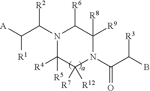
N1(C(C([A])[R1])[R2])C([R4])([R5])C([R12])([R7])N(C(C(B)[R3])=O)C([R9])([R8])C1[R6]
